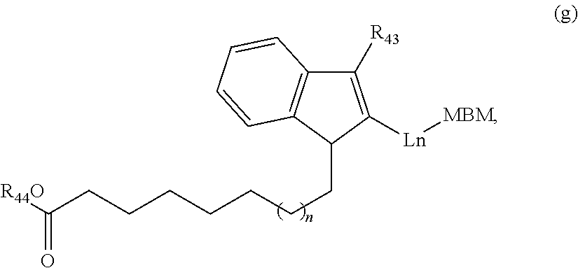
C(CCCCCCCC1C([Ln][MBM])=C([R43])C2=C1C=CC=C2)([R44O])=O
